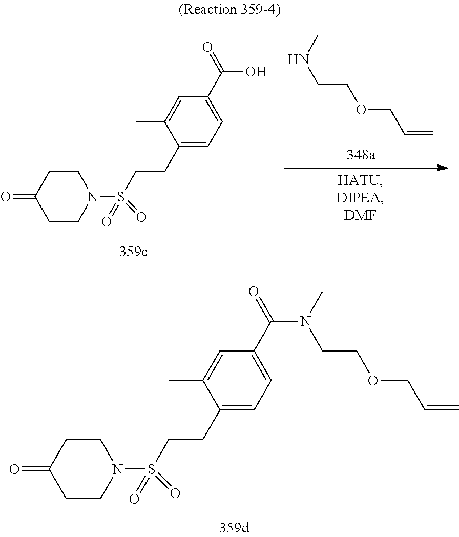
CNCCOCC=C.C1CC(=O)CCN1S(CCC1=CC=C(C(O)=O)C=C1C)(=O)=O.C1CC(=O)CCN1S(CCC1=CC=C(C(N(C)CCOCC=C)=O)C=C1C)(=O)=O
